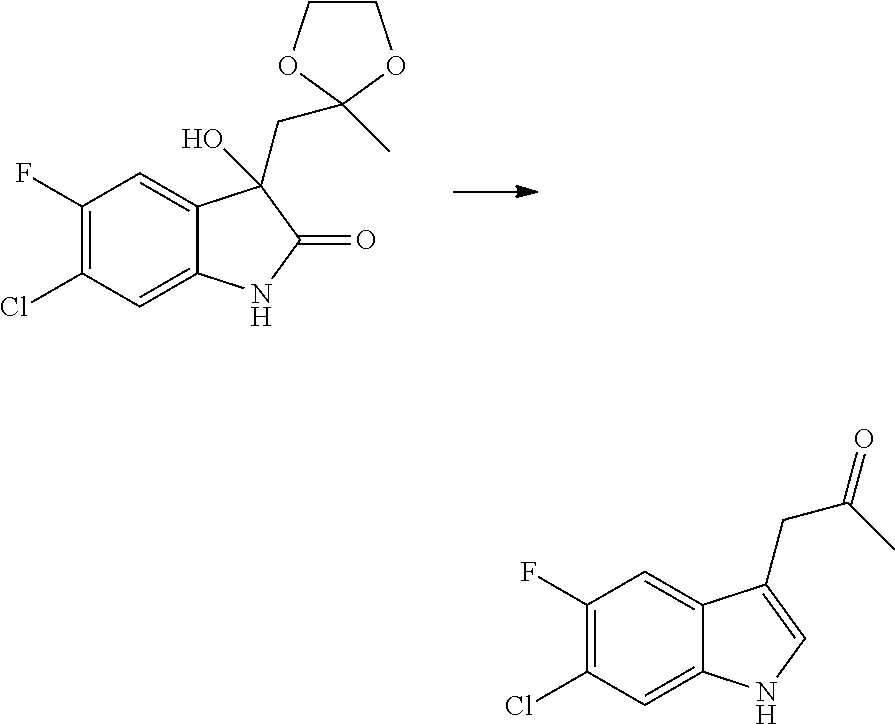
C1(F)=C(Cl)C=C2C(=C1)C(CC1(C)OCCO1)(O)C(=O)N2.C1(F)=C(Cl)C=C2C(=C1)C(CC(C)=O)=CN2
